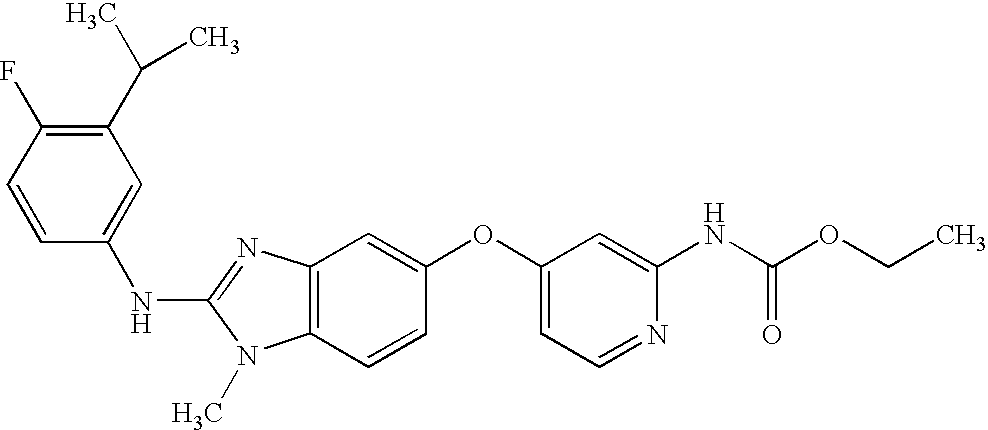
C1(C(C)C)=C(F)C=CC(NC2=NC3=C(N2C)C=CC(OC2=CC=NC(NC(OCC)=O)=C2)=C3)=C1
